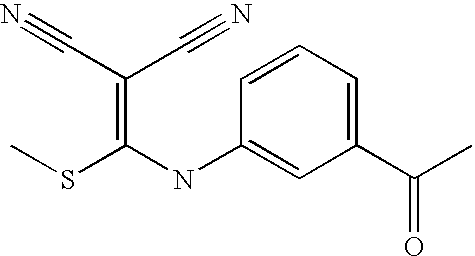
C1(C(C)=O)=CC=CC(NC(SC)=C(C#N)C#N)=C1
